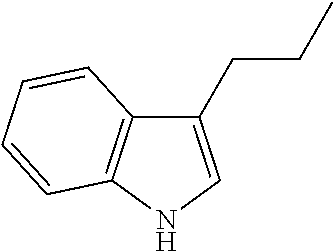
C1(CCC)=CNC2=C1C=CC=C2
